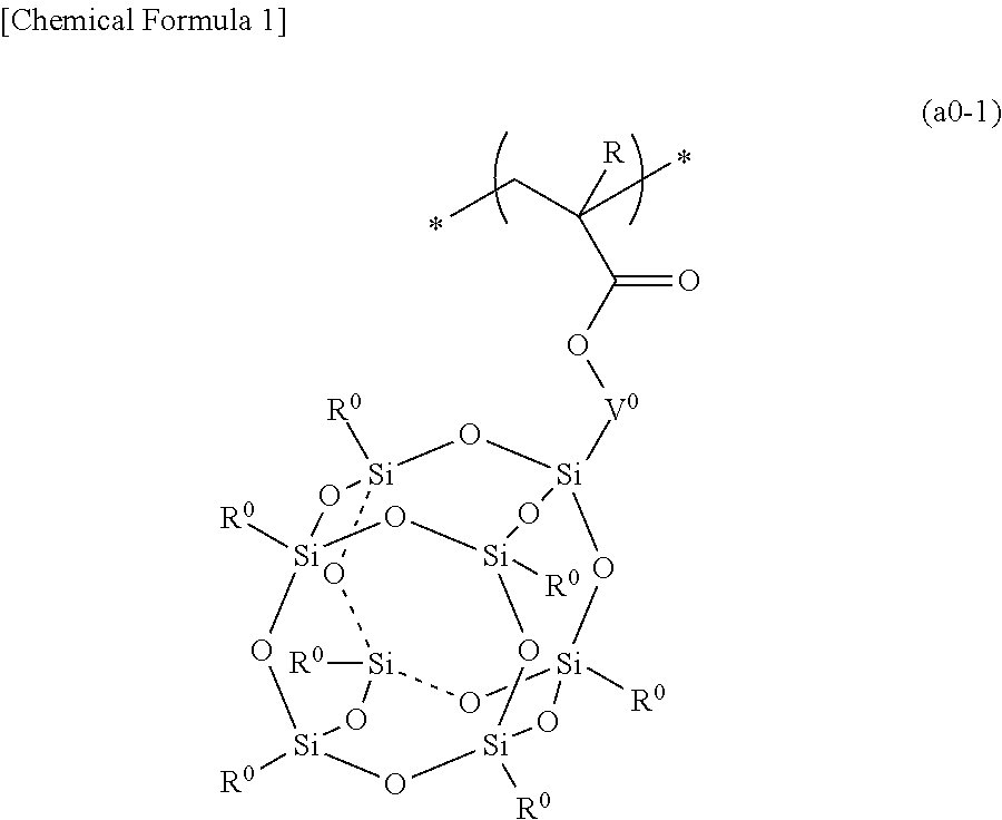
[Si]12([R0])O[Si]3([R0])O[Si]4([R0])O[Si]([V0]OC(=O)C(CC)(C)[R])(O1)O[Si]1([R0])O[Si]([R0])(O[Si]([R0])(O[Si]([R0])(O1)O4)O3)O2
